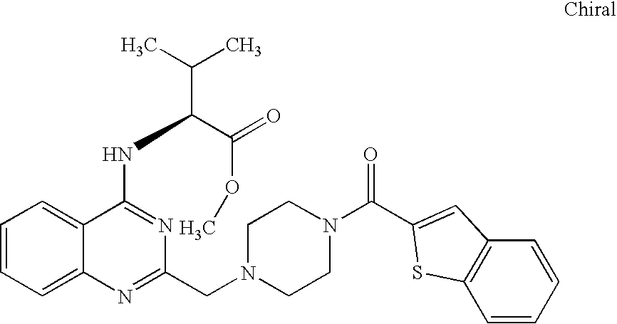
C1=CC=C2C(=C1)C(NC(C(C)C)C(=O)OC)=NC(CN1CCN(C(=O)C3=CC4=C(C=CC=C4)S3)CC1)=N2
